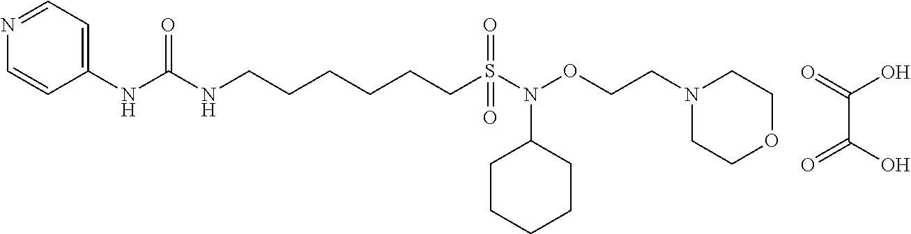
C1=CC(NC(NCCCCCCS(=O)(N(OCCN2CCOCC2)C2CCCCC2)=O)=O)=CC=N1.C(C(=O)O)(O)=O
